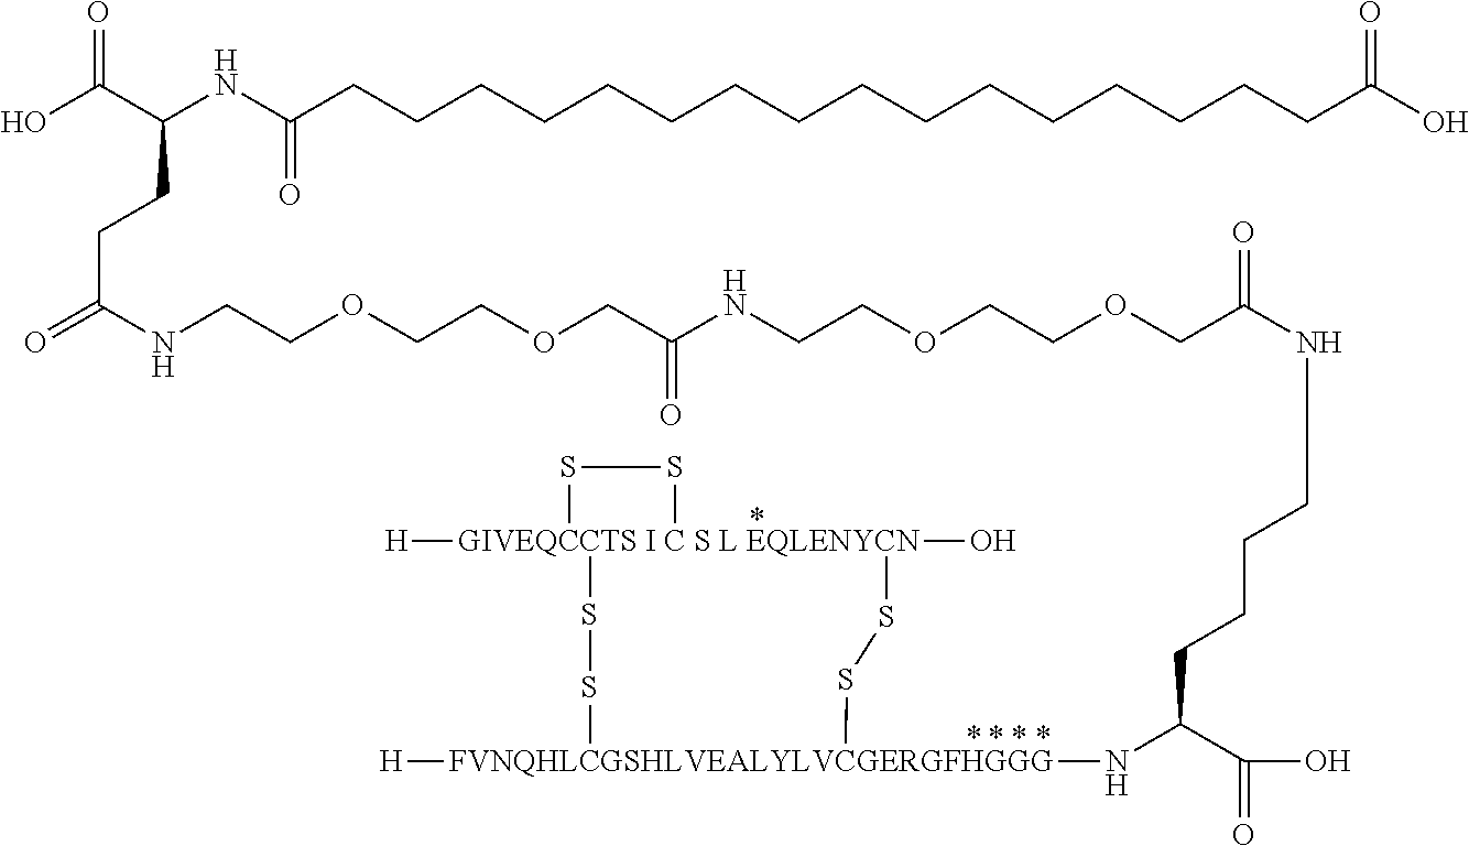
[GIVEQCCTS I C S L EQLENYCN]12([H])(O)(SS[FVNQHLCGSHLVEALYLVCGERGFHGGG]([H])(NC(C(O)=O)CCCCNC(COCCOCCNC(COCCOCCNC(=O)CCC(C(O)=O)NC(CCCCCCCCCCCCCCCCC(O)=O)=O)=O)=O)SS1)SS2
